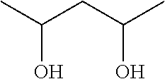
CC(O)CC(O)C
